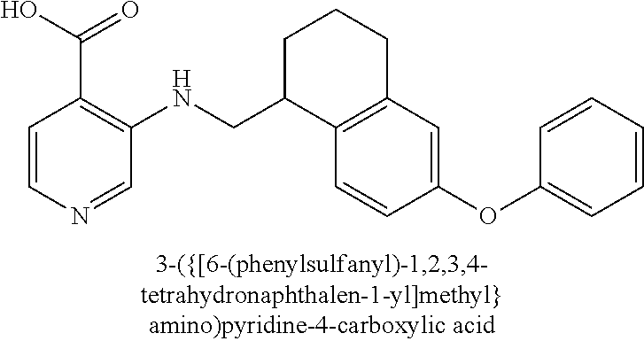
C1=CN=CC(NCC2C3=C(CCC2)C=C(OC2=CC=CC=C2)C=C3)=C1C(O)=O
